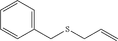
C(SCC=C)C1=CC=CC=C1
